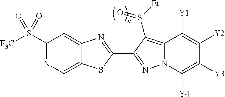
C12=CN=C(S([F3C])(=O)=O)C=C1N=C(C1=NN3C(=C1S([Et])=O)C([Y1])=C([Y2])C([Y3])=C3[Y4])S2
